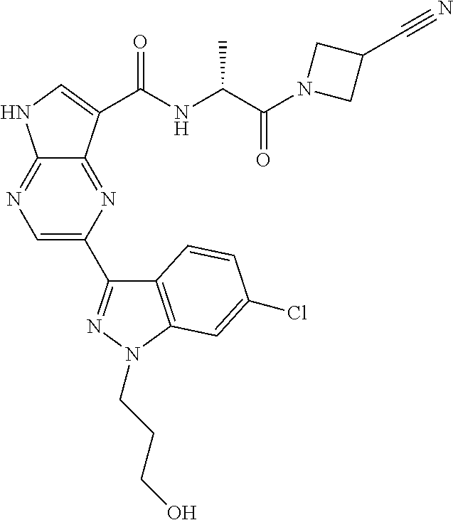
C12=NC(C3=NN(CCCO)C4=C3C=CC(Cl)=C4)=CN=C1NC=C2C(NC(C(N1CC(C#N)C1)=O)C)=O
